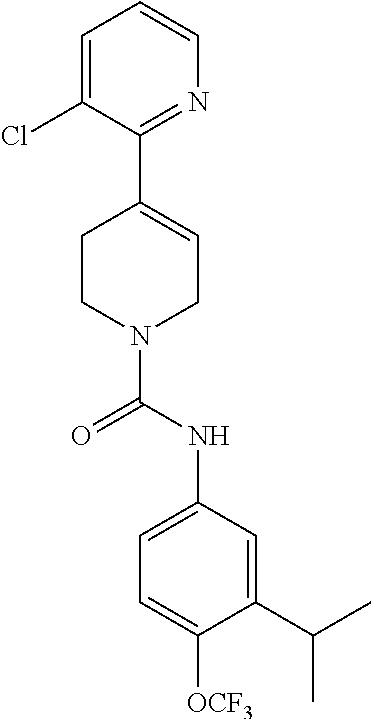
C1=C(Cl)C(C2=CCN(C(NC3=CC=C([OCF3])C(C(C)C)=C3)=O)CC2)=NC=C1
